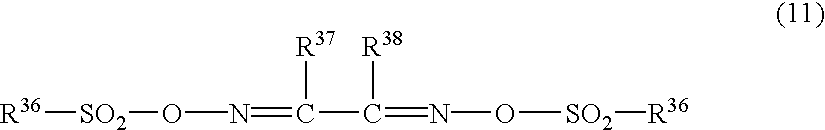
[R36][SO2]ON=C([R37])C([R38])=NO[SO2][R36]
